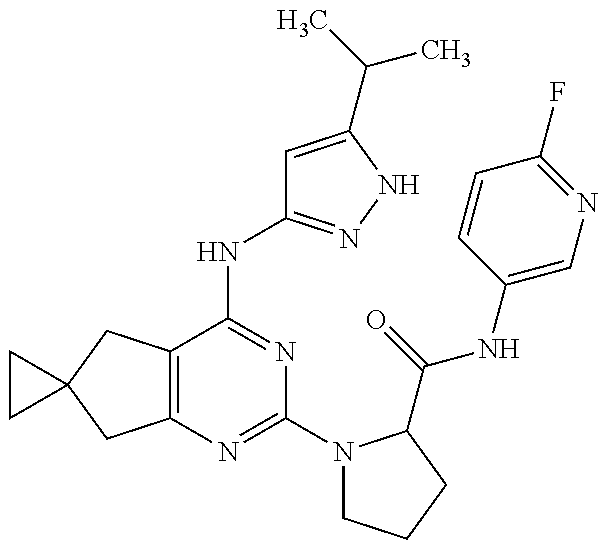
C12=C(C(NC3=NNC(C(C)C)=C3)=NC(N3CCCC3C(=O)NC3=CN=C(F)C=C3)=N1)CC1(C2)CC1
